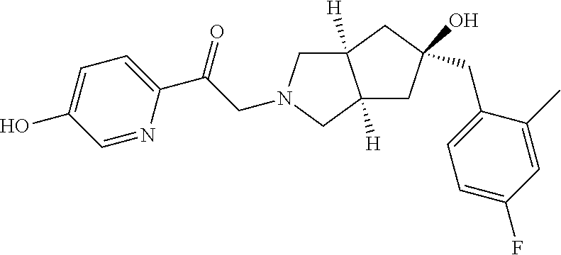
C1=NC(C(CN2CC3([H])C([H])(C2)CC(O)(CC2=CC=C(F)C=C2C)C3)=O)=CC=C1O
